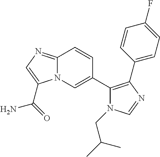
N12C(=NC=C1C(=O)N)C=CC(C1=C(C3=CC=C(F)C=C3)N=CN1CC(C)C)=C2
